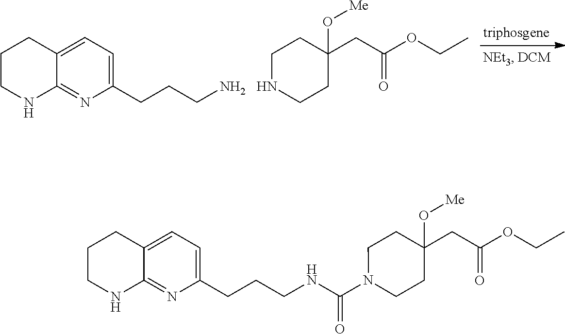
C1CNC2=NC(CCCN)=CC=C2C1.C1NCCC(CC(OCC)=O)(O[Me])C1.C1CNC2=NC(CCCNC(N3CCC(CC(OCC)=O)(O[Me])CC3)=O)=CC=C2C1
